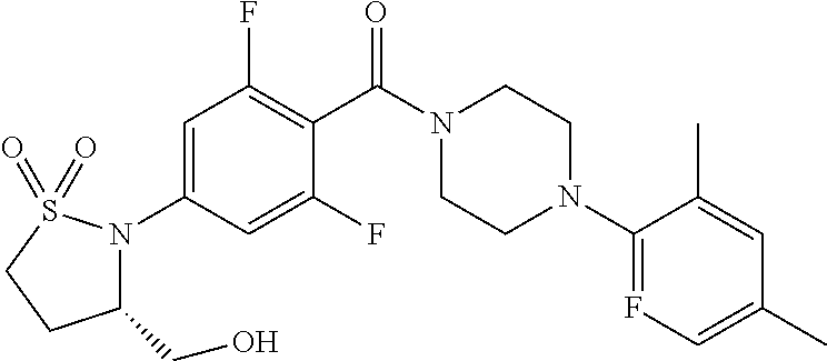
C1=C(N2C(CO)CCS2(=O)=O)C=C(F)C(C(N2CCN(C3=FC=C(C)C=C3C)CC2)=O)=C1F
